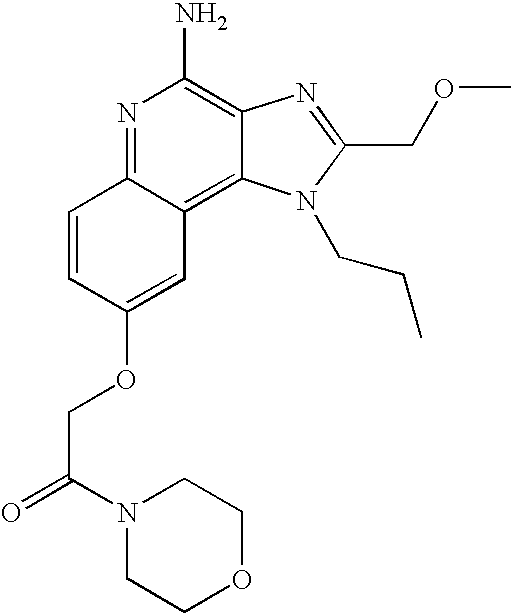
C1=CC(OCC(N2CCOCC2)=O)=CC2=C3C(=C(N)N=C12)N=C(COC)N3CCC
